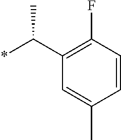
C1(C(*)C)=C(F)C=CC(C)=C1
